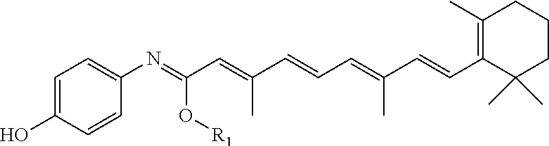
C1=C(O)C=CC(N=C(O[R1])C=C(C)C=CC=C(C)C=CC2=C(C)CCCC2(C)C)=C1
